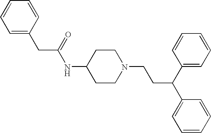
C1=CC=CC(CC(NC2CCN(CCC(C3=CC=CC=C3)C3=CC=CC=C3)CC2)=O)=C1
